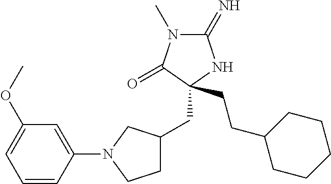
C1(=N)N(C)C(=O)C(CCC2CCCCC2)(CC2CCN(C3=CC(OC)=CC=C3)C2)N1
